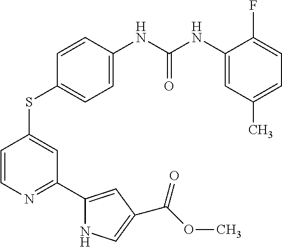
C1=C(NC(NC2=CC(C)=CC=C2F)=O)C=CC(SC2=CC(C3=CC(C(OC)=O)=CN3)=NC=C2)=C1
